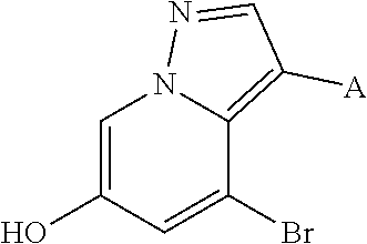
N12C=C(O)C=C(Br)C1=C([A])C=N2
